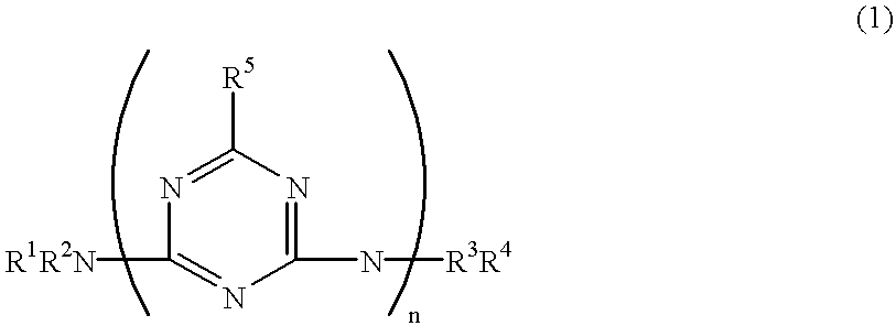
C1([R1R2N])=NC(N[R3R4])=NC([R5])=N1
